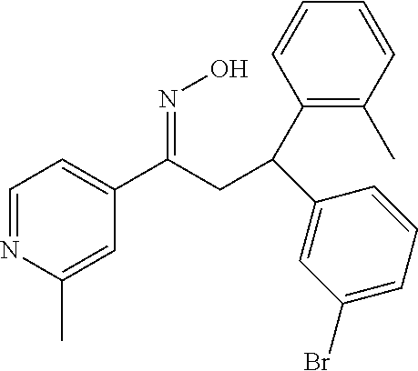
C1=NC(C)=CC(C(CC(C2=C(C)C=CC=C2)C2=CC(Br)=CC=C2)=NO)=C1
